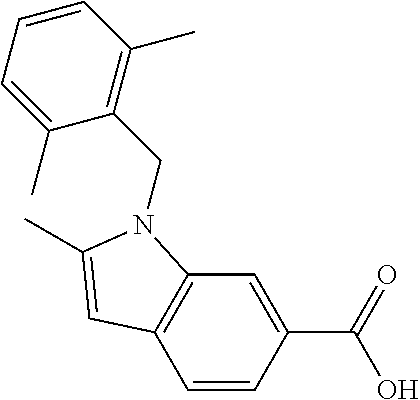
C1=CC(C(=O)O)=CC2=C1C=C(C)N2CC1=C(C)C=CC=C1C
